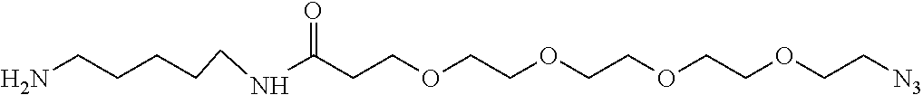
C(CCNC(CCOCCOCCOCCOCC[N3])=O)CCN
